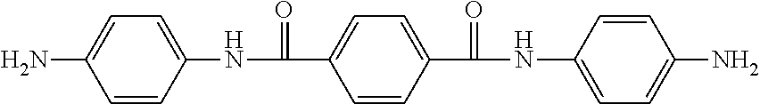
C1=CC(C(=O)NC2=CC=C(N)C=C2)=CC=C1C(=O)NC1=CC=C(N)C=C1
